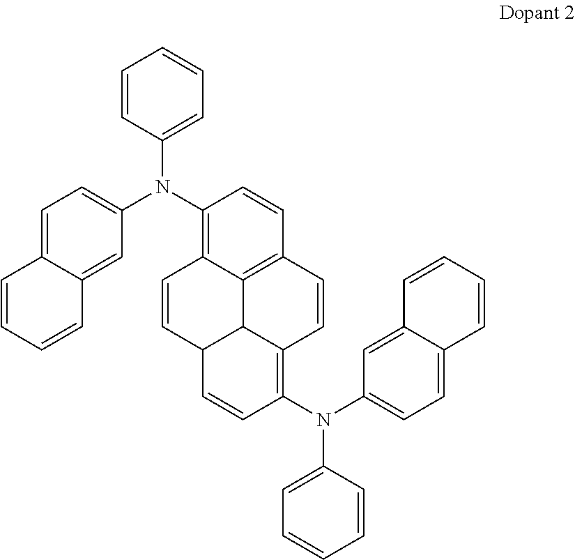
C1=C2C(=CC(N(C3=C4C5=C(C=C3)C=CC3=C(N(C6=CC=C7C(=C6)C=CC=C7)C6=CC=CC=C6)C=CC(C53)C=C4)C3=CC=CC=C3)=C1)C=CC=C2
